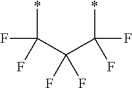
*C(F)(F)C(C(*)(F)F)(F)F
